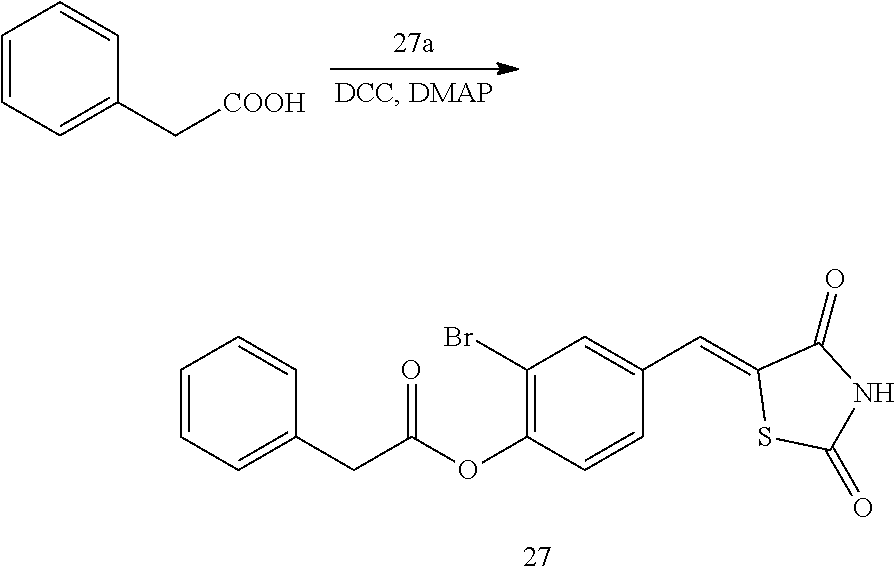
C1=CC=C(C[COOH])C=C1.C1(Br)=C(OC(CC2=CC=CC=C2)=O)C=CC(C=C2SC(=O)NC2=O)=C1
